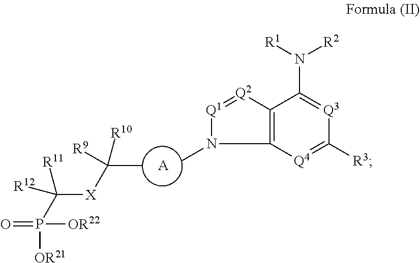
[A].CC([X]C([R11])(P([OR21])(=O)[OR22])[R12])([R10])[R9].CN1[Q1]=[Q2]C2=C1[Q4]=C([R3])[Q3]=C2N([R1])[R2]
